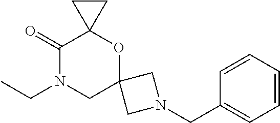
C1(=O)N(CC)CC2(OC13CC3)CN(CC1=CC=CC=C1)C2
